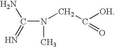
C(N(C)CC([OH])=O)(N)=N
